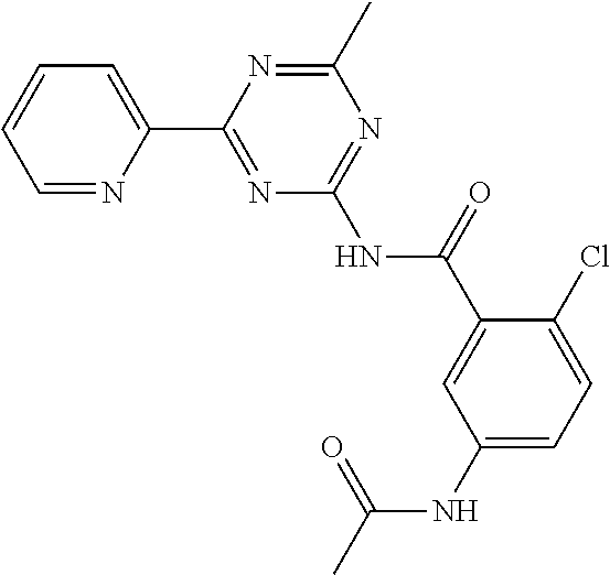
C1=NC(C2=NC(NC(C3=CC(NC(C)=O)=CC=C3Cl)=O)=NC(C)=N2)=CC=C1
